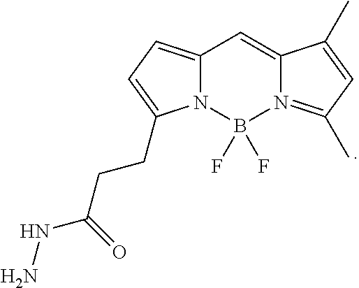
C(CCC1=CC=C2N1B(F)(F)N1=C(C)C=C(C)C1=C2)(NN)=O
